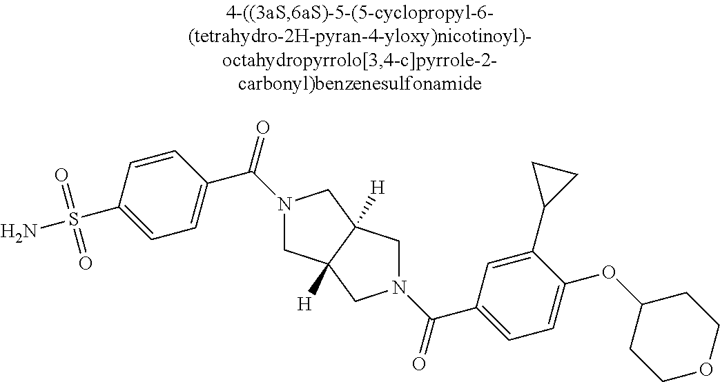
N1(C(=O)C2=CC=C(S(N)(=O)=O)C=C2)CC2([H])C([H])(C1)CN(C(=O)C1=CC=C(OC3CCOCC3)C(C3CC3)=C1)C2
